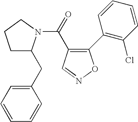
C(=O)(C1=C(C2=C(Cl)C=CC=C2)ON=C1)N1C(CC2=CC=CC=C2)CCC1
